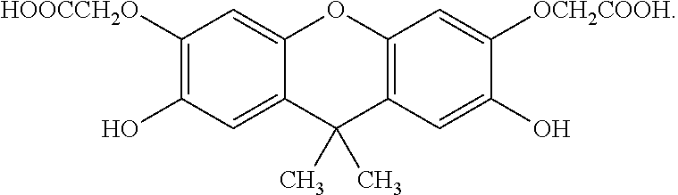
C1([HOOCCH2O])=C(O)C=C2C(=C1)OC1=C(C2(C)C)C=C(O)C([OCH2COOH])=C1
